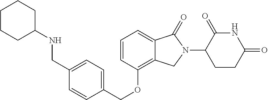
C(OC1=C2C(=CC=C1)C(=O)N(C1C(=O)NC(=O)CC1)C2)C1=CC=C(CNC2CCCCC2)C=C1
